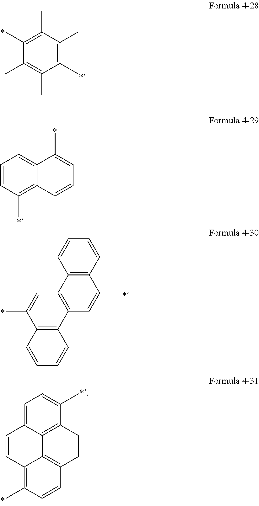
C1(C)=C(C)C(C)=C(C)C(C)=C1C.C1=CC(C)=C2C(=C1)C(C)=CC=C2.C1=CC2=C(C=C1)C(C)=CC1=C2C=C(C)C2=C1C=CC=C2.C1=C2C3=C(C(C)=C1)C=CC1=C3C(=C(C)C=C1)C=C2
